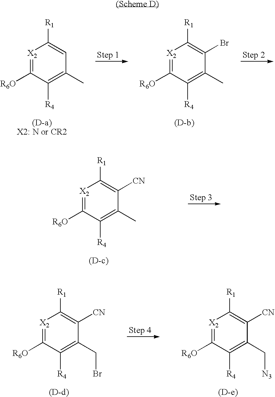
[X2]1=C([R6O])C([R4])=C(C)C=C1[R1].[X2]1=C([R6O])C([R4])=C(C)C(Br)=C1[R1].[X2]1=C([R6O])C([R4])=C(C)C([CN])=C1[R1].[X2]1=C([R6O])C([R4])=C(CBr)C([CN])=C1[R1].[X2]1=C([R6O])C([R4])=C(C[N3])C([CN])=C1[R1]
